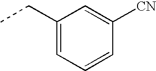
CCC1=CC=CC([CN])=C1
